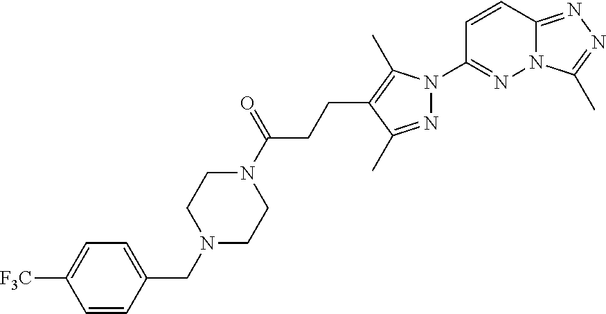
N12C(=NN=C1C)C=CC(N1N=C(C)C(CCC(N3CCN(CC4=CC=C([F3C])C=C4)CC3)=O)=C1C)=N2
